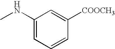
C1(NC)=CC=CC([COOCH3])=C1
